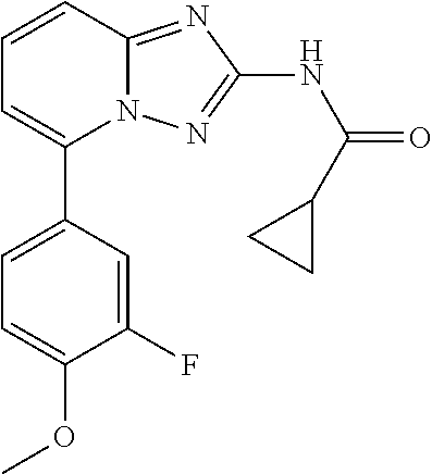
C1(C2=CC=C(OC)C(F)=C2)=CC=CC2=NC(NC(=O)C3CC3)=NN12
